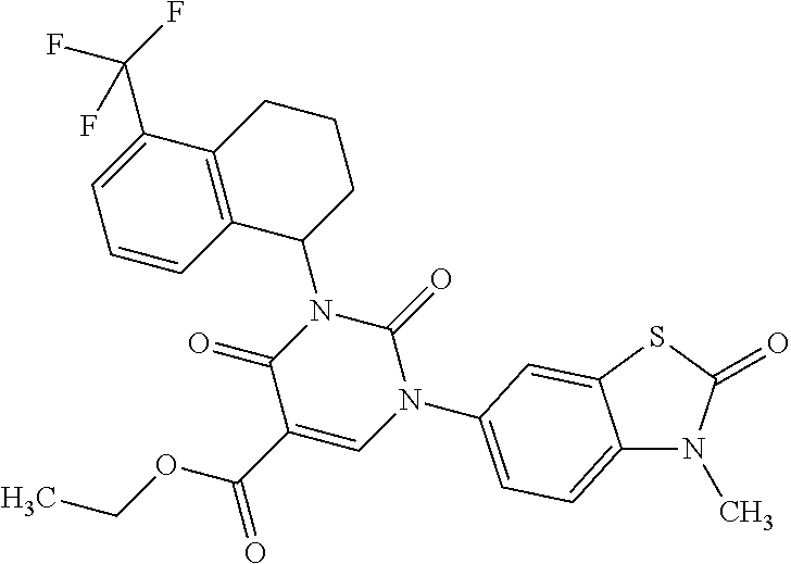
C12=CC=C(N3C(=O)N(C4CCCC5=C4C=CC=C5C(F)(F)F)C(=O)C(C(OCC)=O)=C3)C=C1SC(=O)N2C
